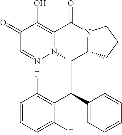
C1(=O)C=NN2C(=C1O)C(=O)N1C(C2C(C2=CC=CC=C2)C2=C(F)C=CC=C2F)CCC1
